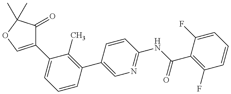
C1(C2=CC=CC(C3=CN=C(NC(C4=C(F)C=CC=C4F)=O)C=C3)=C2C)=COC(C)(C)C1=O
